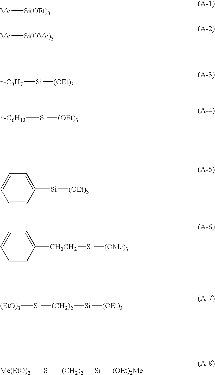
[Me][Si(OEt)3].[Me][Si(OMe)3].C1=CC([Si][(OEt)3])=CC=C1.C1=CC([CH2CH2][Si][(OMe)3])=CC=C1.[(EtO)3][Si][(CH2)2][Si][(OEt)3].[Me(EtO)2][Si][(CH2)2][Si][(OEt)2Me].[n-C3H7][Si][(OEt)3].[n-C6H13][Si][(OEt)3]
